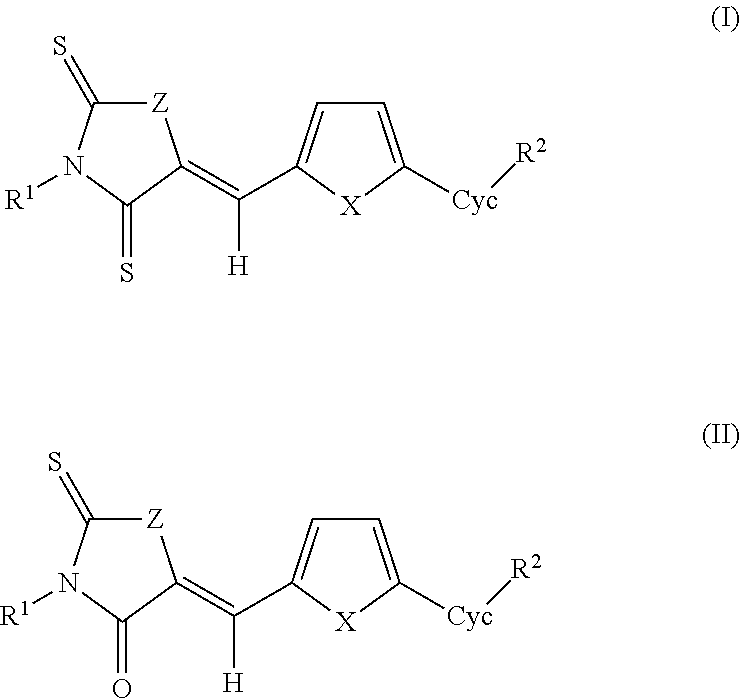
[Z]1C(=S)N([R1])C(=S)C1=C([H])C1=CC=C([Cyc][R2])[X]1.[Z]1C(=S)N([R1])C(=O)C1=C([H])C1=CC=C([Cyc][R2])[X]1
